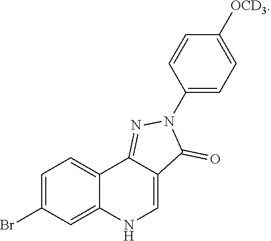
C1(N2C(=O)C3=CNC4=CC(Br)=CC=C4C3=N2)=CC=C([OCD3])C=C1
